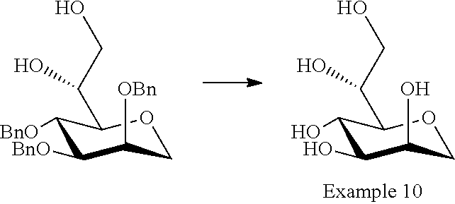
C1(O)COC(C(CO)O)C(O)C1O.C1([OBn])COC(C(CO)O)C([BnO])C1[BnO]
